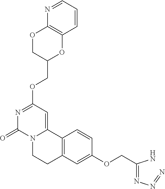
N1=C(OCC2OC3=C(OC2)N=CC=C3)C=C2N(C1=O)CCC1=C2C=CC(OCC(=NN=N)N)=C1
